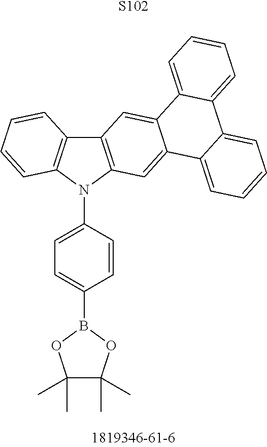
C1(C)(C)C(C)(C)OB(C2=CC=C(N3C4=C(C5=C3C=CC=C5)C=C3C(=C4)C4=CC=CC=C4C4=CC=CC=C34)C=C2)O1.[S102]
